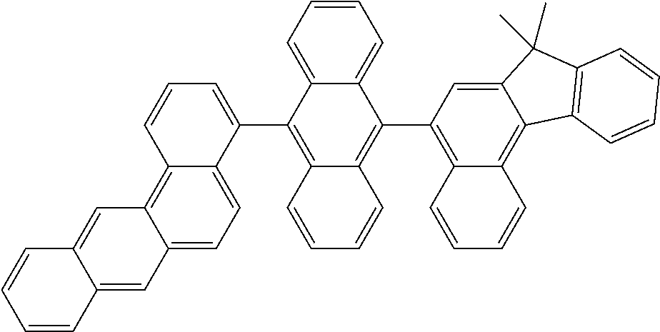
C12=C3C(=CC=C1C(C1=C4C(=C(C5=C6C(=C7C(=C5)C(C)(C)C5=C7C=CC=C5)C=CC=C6)C5=CC=CC=C15)C=CC=C4)=CC=C2)C=C1C(=C3)C=CC=C1
